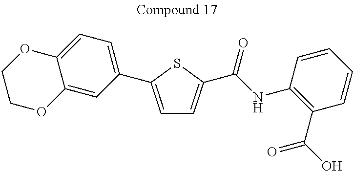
C1=C(C2=CC=C3C(=C2)OCCO3)SC(C(=O)NC2=C(C(=O)O)C=CC=C2)=C1
